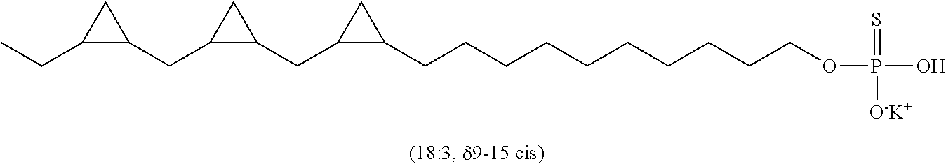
C(CCCCCCCCOP(O)(=S)[O-K+])CC1CC1CC1CC1CC1CC1CC
